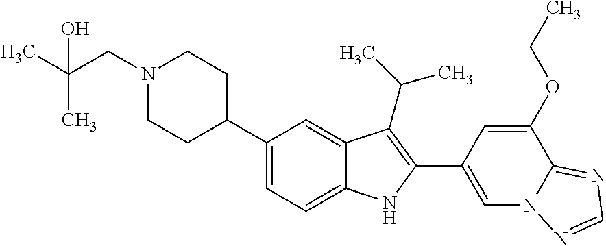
N1(CC(C)(C)O)CCC(C2=CC=C3C(=C2)C(C(C)C)=C(C2=CN4C(=NC=N4)C(OCC)=C2)N3)CC1
